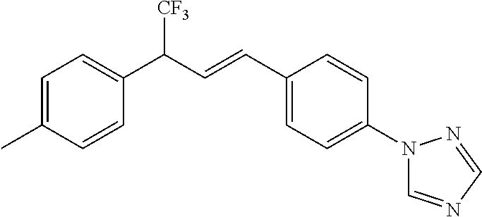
C1=CC(C(C=CC2=CC=C(N3C=NC=N3)C=C2)[CF3])=CC=C1C
